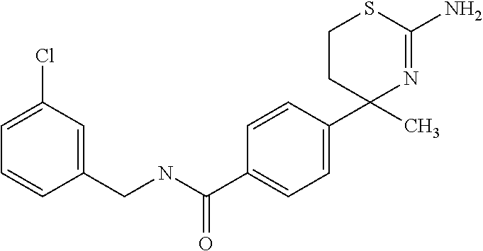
C1CC(C2=CC=C(C(NCC3=CC(Cl)=CC=C3)=O)C=C2)(C)N=C(N)S1
